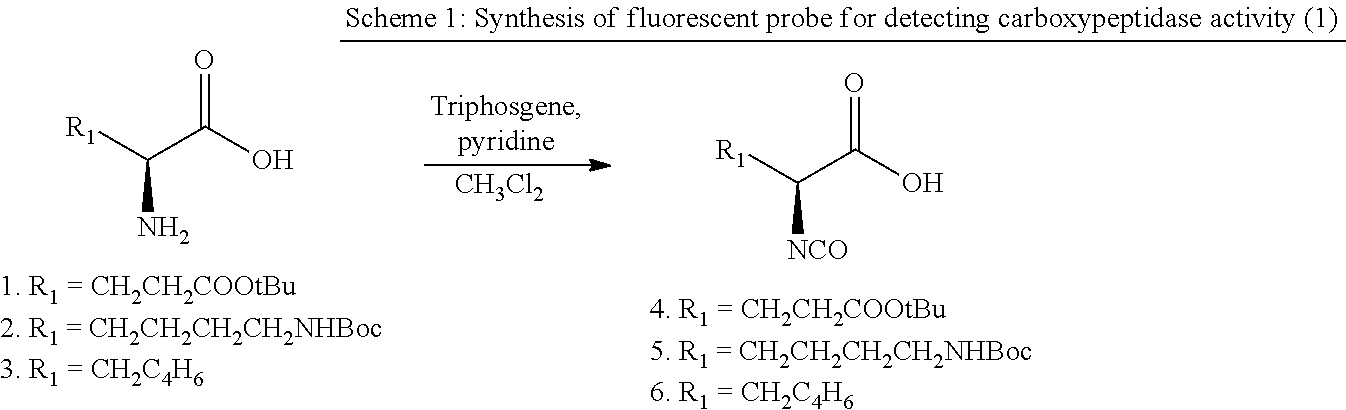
[CH3Cl2].[R1]C(C(O)=O)N.[R1]C(C(O)=O)[NCO]
